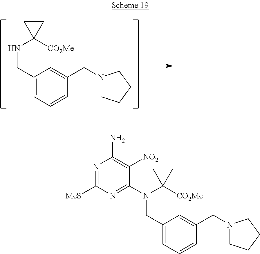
N(CC1=CC=CC(CN2CCCC2)=C1)C1([CO2Me])CC1.N1=C([MeS])N=C(N(CC2=CC=CC(CN3CCCC3)=C2)C2([CO2Me])CC2)C([NO2])=C1N
